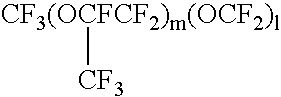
[CF3(OCFCF2)m(OCF2)l][CF3]
